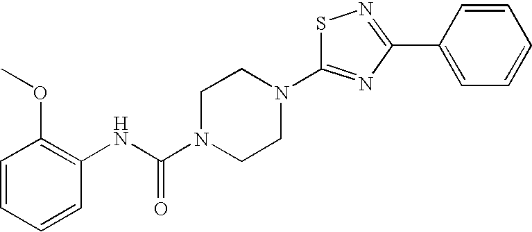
S1C(N2CCN(C(NC3=C(OC)C=CC=C3)=O)CC2)=NC(C2=CC=CC=C2)=N1
